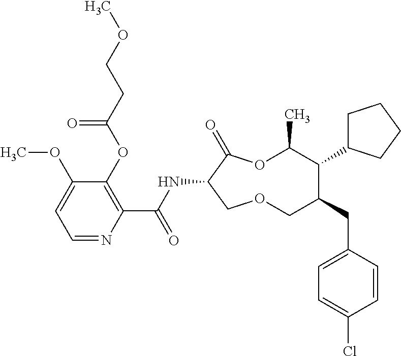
C1(OC(CCOC)=O)=C(C(NC2C(=O)OC(C)C(C3CCCC3)C(CC3=CC=C(Cl)C=C3)COC2)=O)N=CC=C1OC
